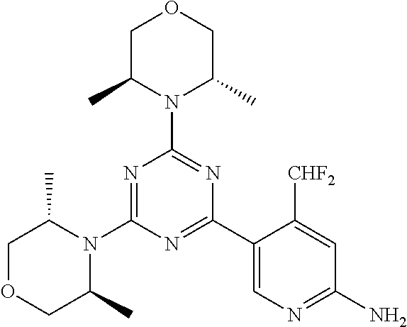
N1=C(N2C(C)COCC2C)N=C(C2=CN=C(N)C=C2[CHF2])N=C1N1C(C)COCC1C
